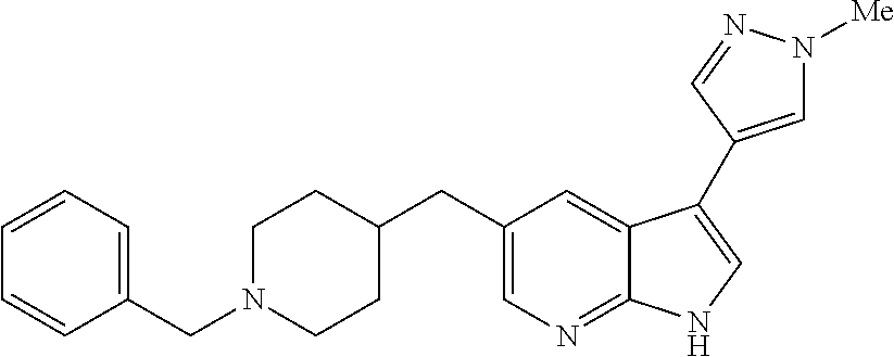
C1=C(CC2CCN(CC3=CC=CC=C3)CC2)C=C2C(=N1)NC=C2C1=CN([Me])N=C1
